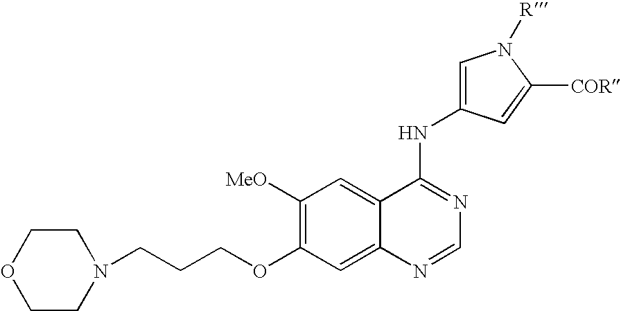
C1CN(CCCOC2=C([MeO])C=C3C(=C2)N=CN=C3NC2=CN([R])C([COR])=C2)CCO1
